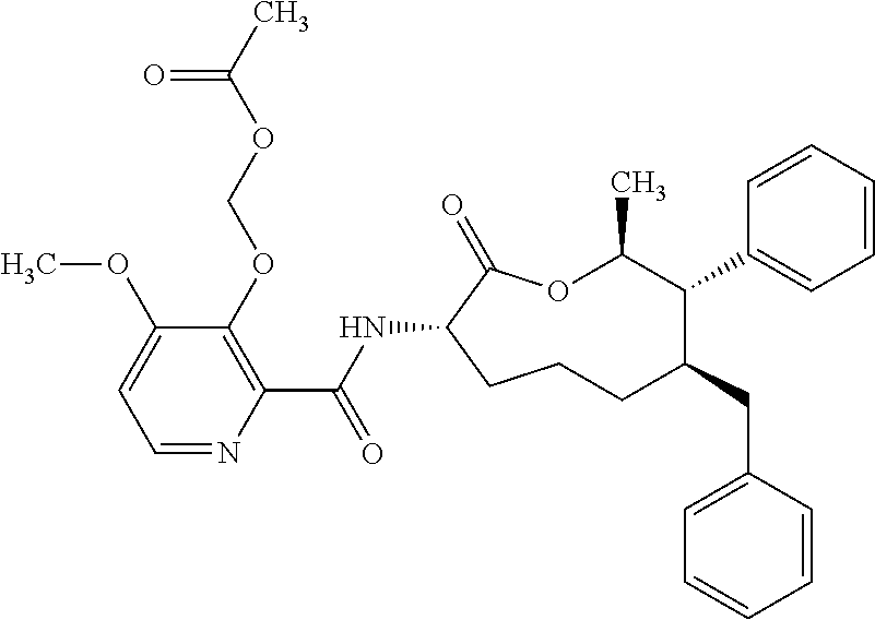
C1CC(NC(C2=C(OCOC(C)=O)C(OC)=CC=N2)=O)C(=O)OC(C)C(C2=CC=CC=C2)C(CC2=CC=CC=C2)C1
